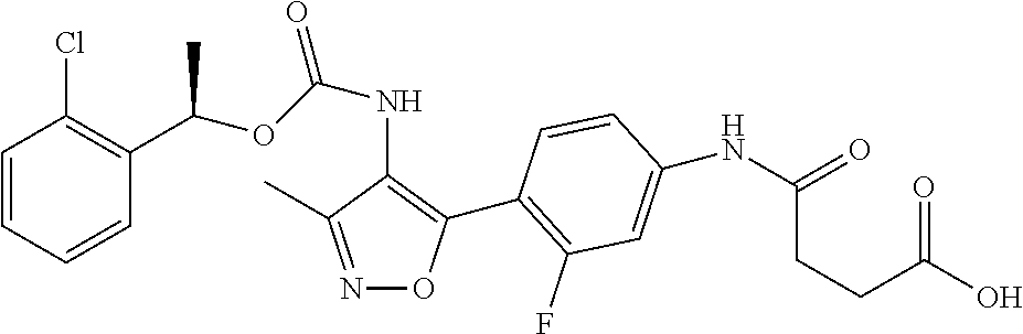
C1=CC=CC(C(OC(NC2=C(C3=C(F)C=C(NC(=O)CCC(O)=O)C=C3)ON=C2C)=O)C)=C1Cl
